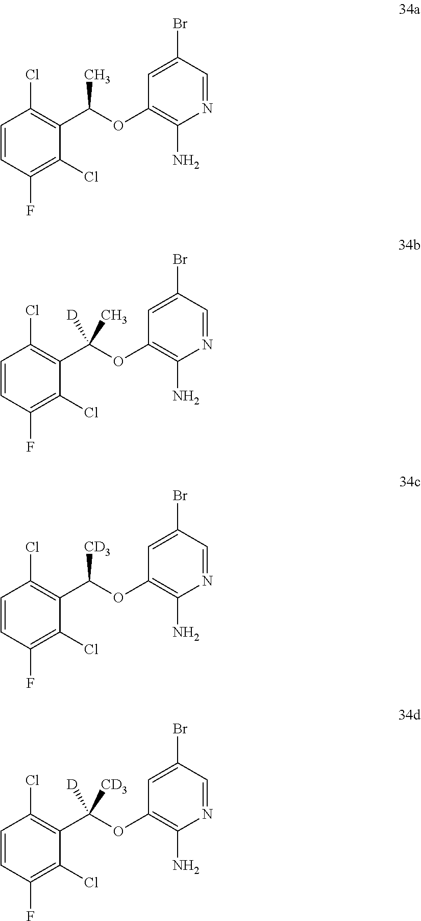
C1=CC(F)=C(Cl)C(C(OC2=C(N)N=CC(Br)=C2)C)=C1Cl.C1=CC(F)=C(Cl)C(C(OC2=C(N)N=CC(Br)=C2)(C)[D])=C1Cl.C1=CC(F)=C(Cl)C(C(OC2=C(N)N=CC(Br)=C2)[CD3])=C1Cl.C1=CC(F)=C(Cl)C(C(OC2=C(N)N=CC(Br)=C2)([CD3])[D])=C1Cl
